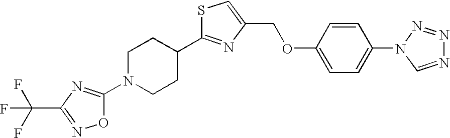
S1C(C2CCN(C3=NC(C(F)(F)F)=NO3)CC2)=NC(COC2=CC=C(N3C=NN=N3)C=C2)=C1
